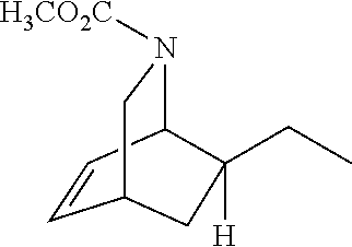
C1=CC2N([H3CO2C])CC1CC2(CC)[H]
